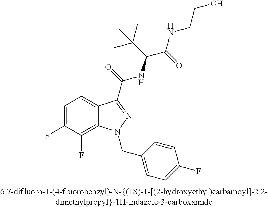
C1=C(F)C(F)=C2C(=C1)C(C(=O)NC(C(C)(C)C)C(=O)NCCO)=NN2CC1=CC=C(F)C=C1
